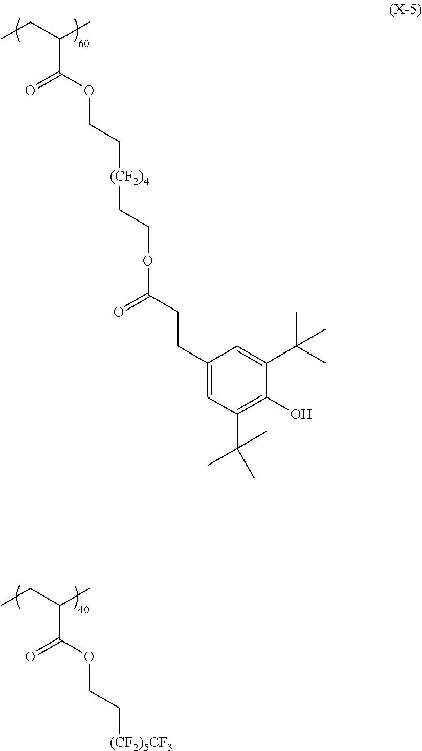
CCC(C)C(=O)OCC[(CF2)4]CCOC(=O)CCC1=CC(C(C)(C)C)=C(O)C(C(C)(C)C)=C1.CCC(C)C(OCC[(CF2)5CF3])=O
